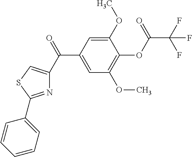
C1(C(=O)C2=CSC(C3=CC=CC=C3)=N2)=CC(OC)=C(OC(C(F)(F)F)=O)C(OC)=C1
